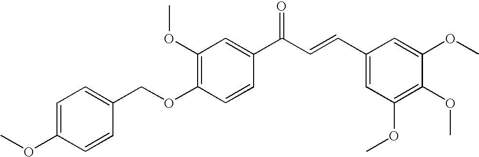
C1(OC)=C(OCC2=CC=C(OC)C=C2)C=CC(C(C=CC2=CC(OC)=C(OC)C(OC)=C2)=O)=C1
